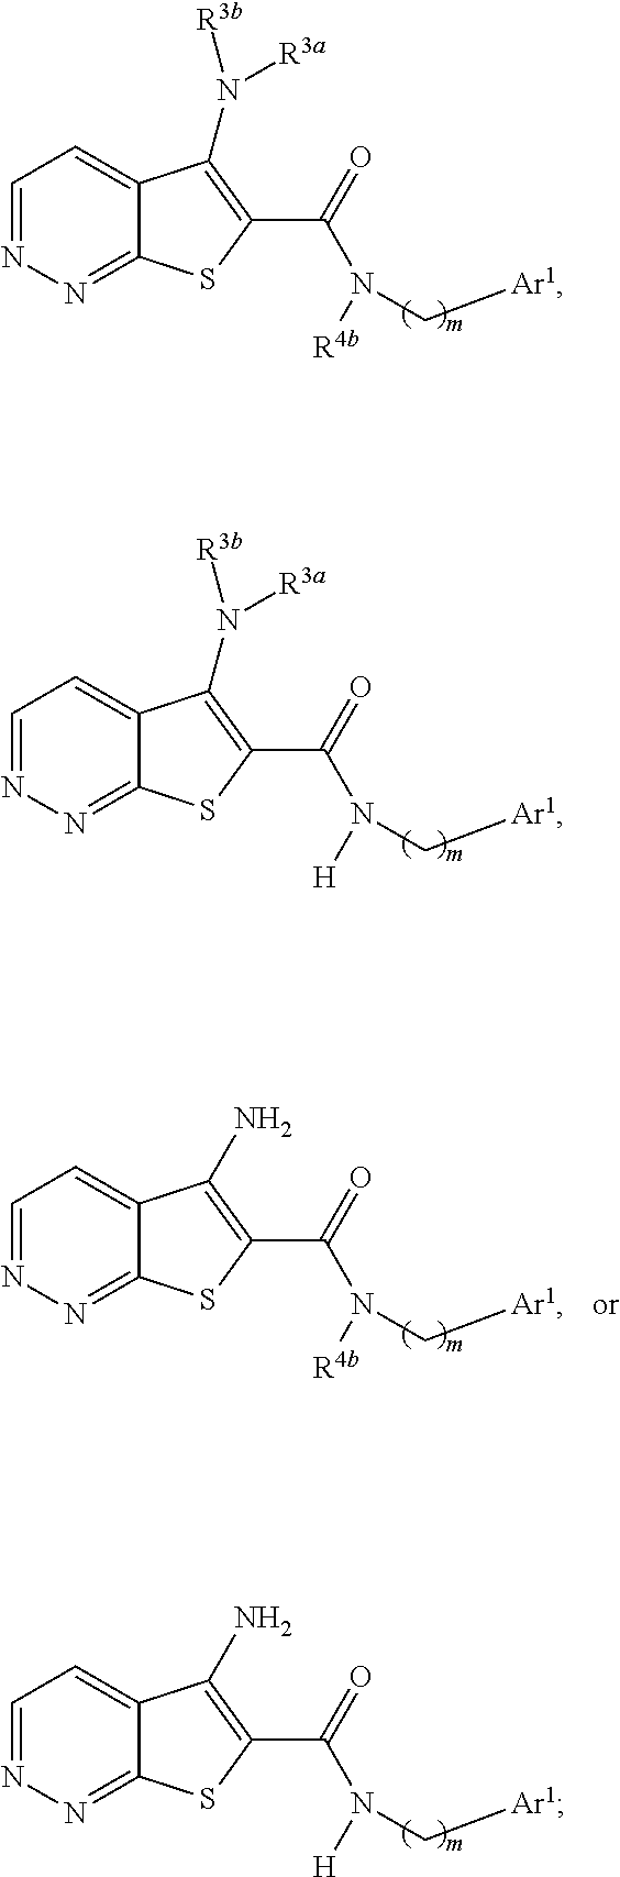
C1=NN=C2C(=C1)C(N([R3b])[R3a])=C(C(=O)N(C[Ar1])[R4b])S2.C1=NN=C2C(=C1)C(N([R3b])[R3a])=C(C(=O)N(C[Ar1])[H])S2.C1=NN=C2C(=C1)C(N)=C(C(=O)N(C[Ar1])[H])S2.C1=NN=C2C(=C1)C(N)=C(C(=O)N(C[Ar1])[R4b])S2
